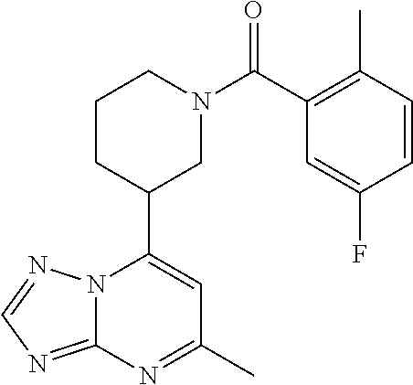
N12C(=NC=N1)N=C(C)C=C2C1CN(C(=O)C2=C(C)C=CC(F)=C2)CCC1
